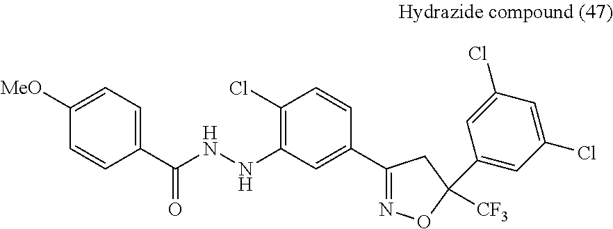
C1(Cl)=C(NNC(C2=CC=C([MeO])C=C2)=O)C=C(C2=NOC(C3=CC(Cl)=CC(Cl)=C3)([CF3])C2)C=C1
